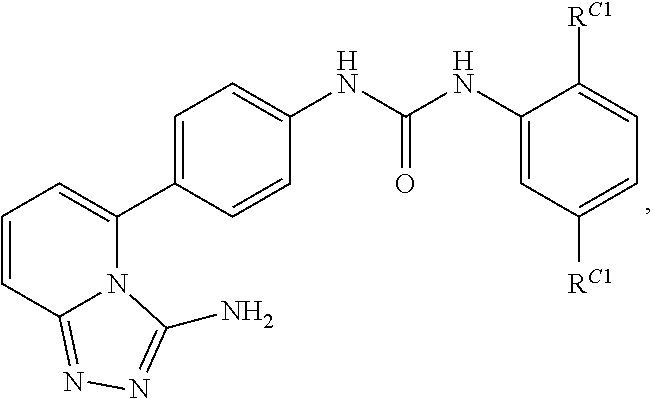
C1(C2=CC=C(NC(=O)NC3=CC([RC1])=CC=C3[RC1])C=C2)=CC=CC2=NN=C(N)N12
